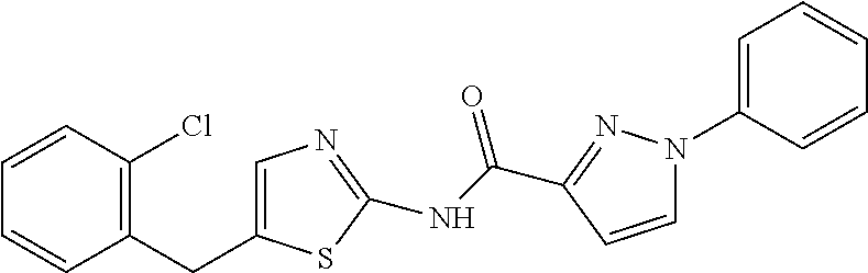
C1=CC(Cl)=C(CC2=CN=C(NC(C3=NN(C4=CC=CC=C4)C=C3)=O)S2)C=C1
